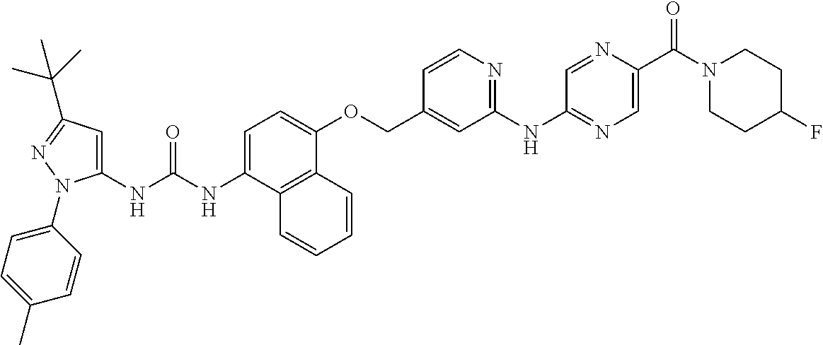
N(C(NC1=CC(C(C)(C)C)=NN1C1=CC=C(C)C=C1)=O)C1=CC=C(OCC2=CC(NC3=NC=C(C(N4CCC(F)CC4)=O)N=C3)=NC=C2)C2=C1C=CC=C2
